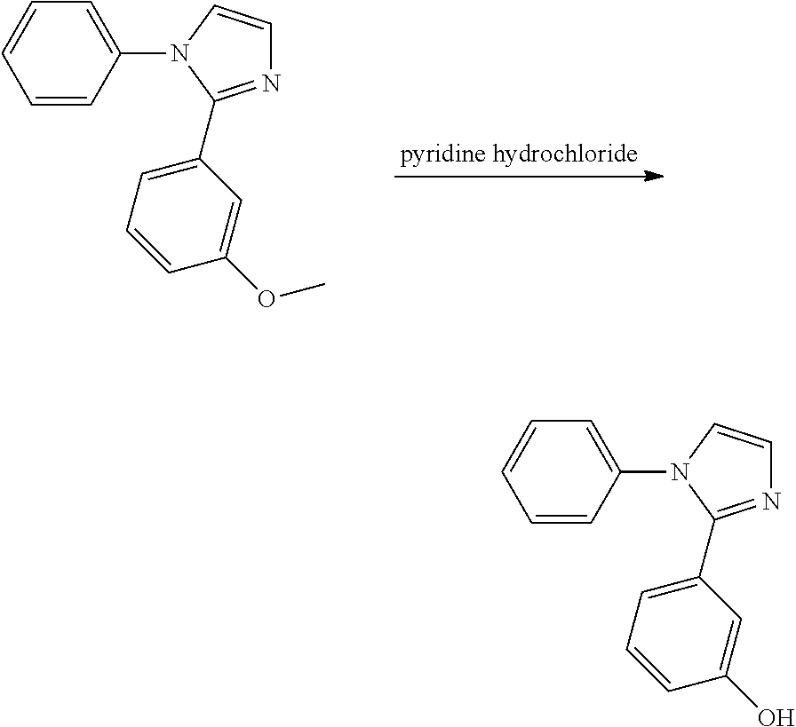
C1=CC(N2C=CN=C2C2=CC=CC(O)=C2)=CC=C1.C1=CC(N2C=CN=C2C2=CC=CC(OC)=C2)=CC=C1
